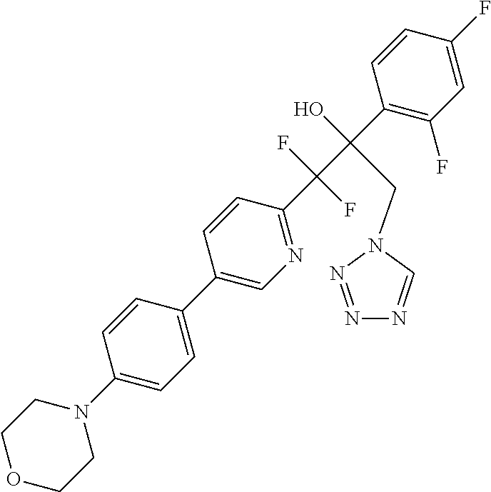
C1(F)=CC(F)=C(C(C(C2=NC=C(C3=CC=C(N4CCOCC4)C=C3)C=C2)(F)F)(O)CN2C=NN=N2)C=C1
